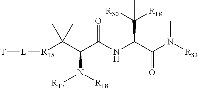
[L]([R15]C(C(C(NC(C(N([R33])C)=O)C([R30])([R18])C)=O)N([R18])[R17])(C)C)[T]
